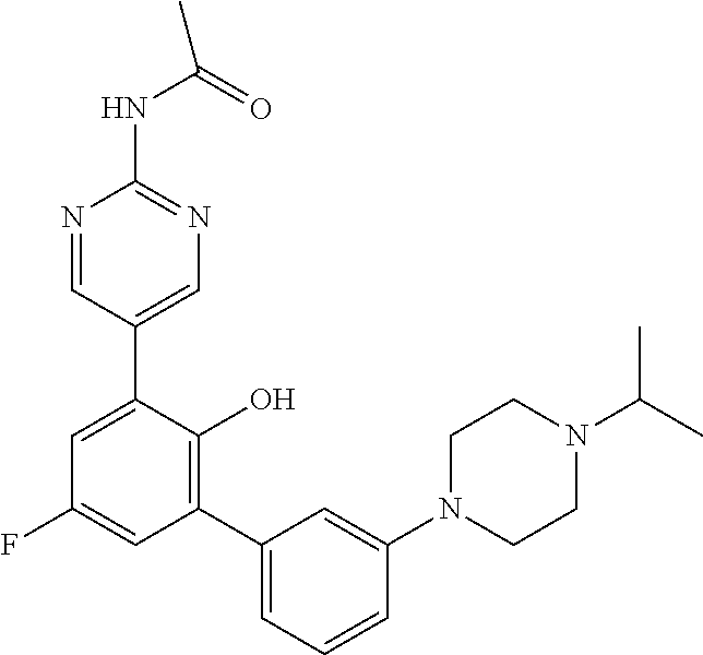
C1=C(C2=CN=C(NC(=O)C)N=C2)C(O)=C(C2=CC=CC(N3CCN(C(C)C)CC3)=C2)C=C1F
